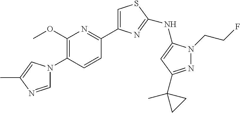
C1=NC(C)=CN1C1=C(OC)N=C(C2=CSC(NC3=CC(C4(C)CC4)=NN3CCF)=N2)C=C1
